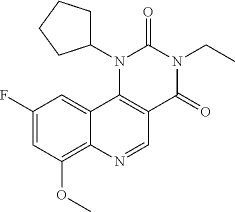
C1(F)=CC(OC)=C2C(=C1)C1=C(C=N2)C(=O)N(CC)C(=O)N1C1CCCC1
